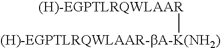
[(H)-EGPTLRQWLAAR-bA-K(NH2)][(H)-EGPTLRQWLAAR]
